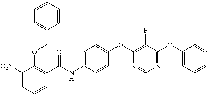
[O2N]C1=CC=CC(C(NC2=CC=C(OC3=C(F)C(OC4=CC=CC=C4)=NC=N3)C=C2)=O)=C1OCC1=CC=CC=C1
